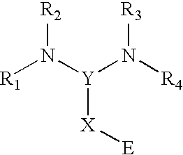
[R1]N([Y](N([R4])[R3])[X][E])[R2]
